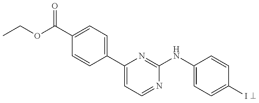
C1(C(OCC)=O)=CC=C(C2=CC=NC(NC3=CC=C(I)C=C3)=N2)C=C1
